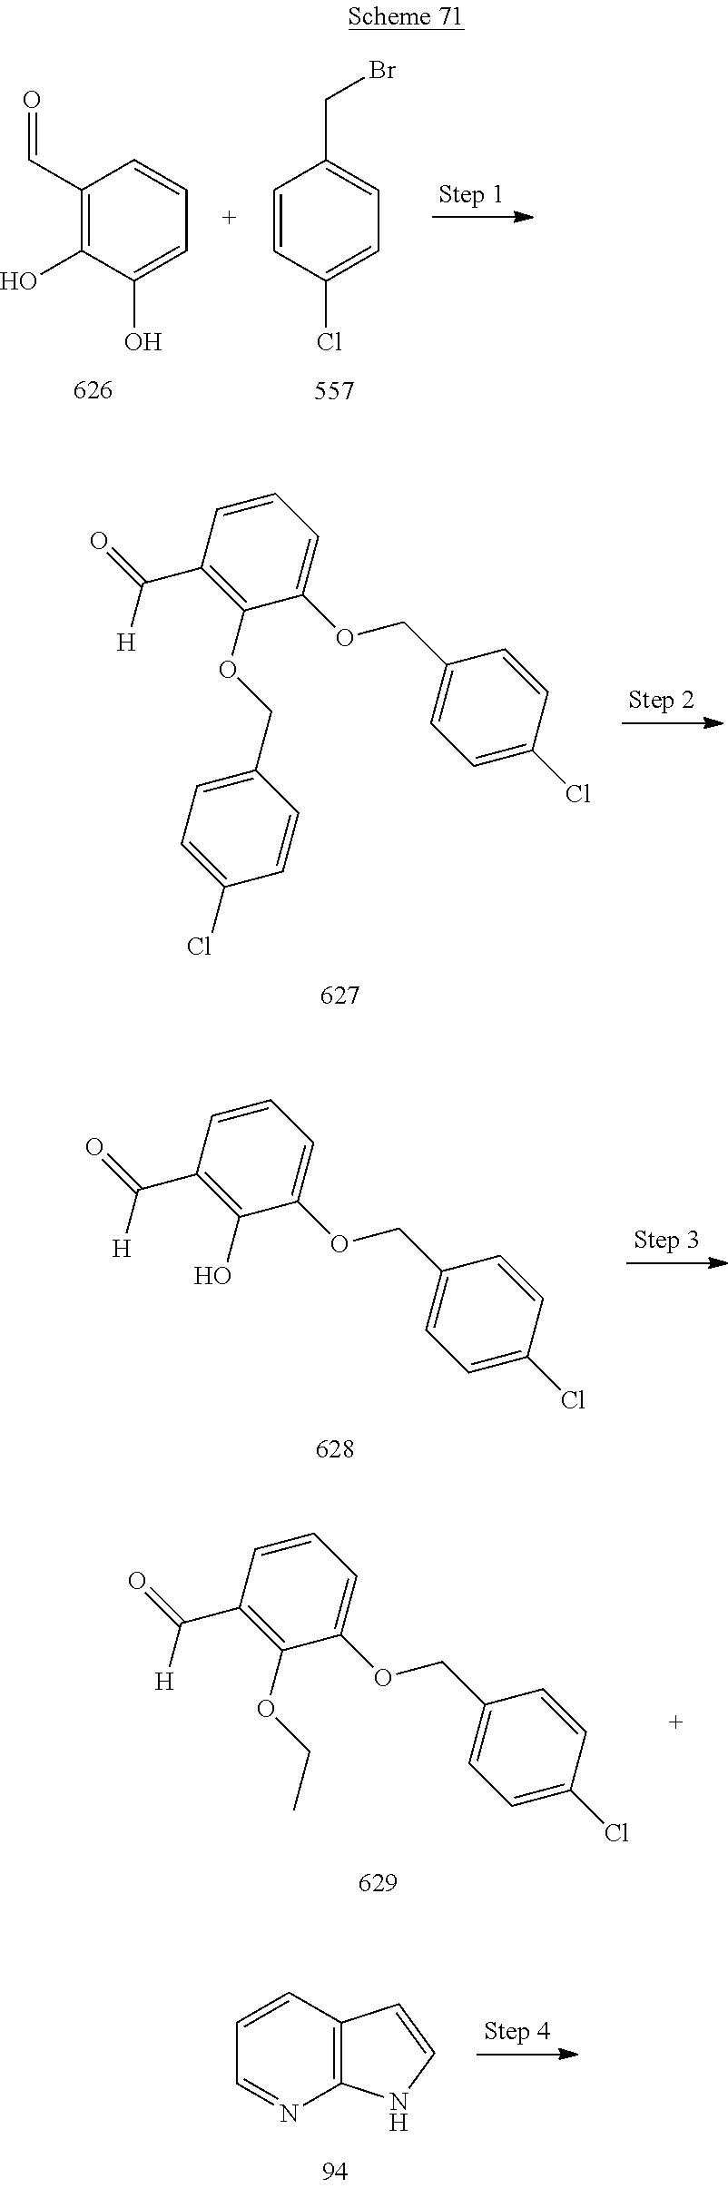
C1(C=O)=C(O)C(O)=CC=C1.C1=CC(Cl)=CC=C1CBr.C1=CC(C([H])=O)=C(OCC2=CC=C(Cl)C=C2)C(OCC2=CC=C(Cl)C=C2)=C1.C1=CC(C([H])=O)=C(O)C(OCC2=CC=C(Cl)C=C2)=C1.C1=CC(C([H])=O)=C(OCC)C(OCC2=CC=C(Cl)C=C2)=C1.C12=C(C=CC=N1)C=CN2
